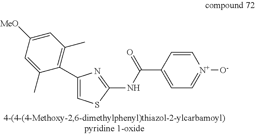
C1=C([MeO])C=C(C)C(C2=CSC(NC(C3=CC=[N+]([O-])C=C3)=O)=N2)=C1C
